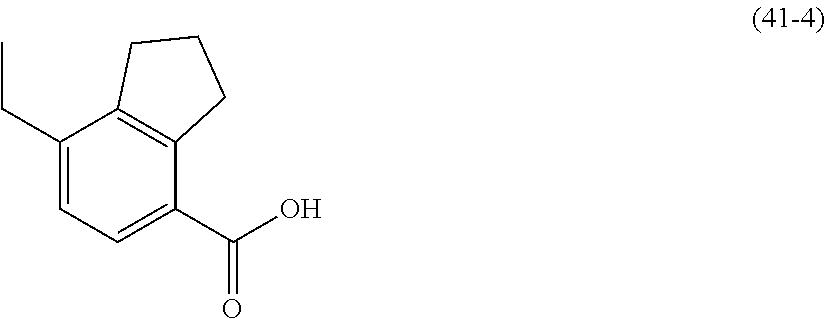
C1(CC)=CC=C(C(O)=O)C2=C1CCC2
